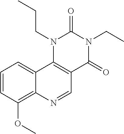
C1=CC(OC)=C2C(=C1)C1=C(C=N2)C(=O)N(CC)C(=O)N1CCC
